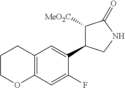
C1([MeO2C])C(C2=CC3=C(C=C2F)OCCC3)CNC1=O
